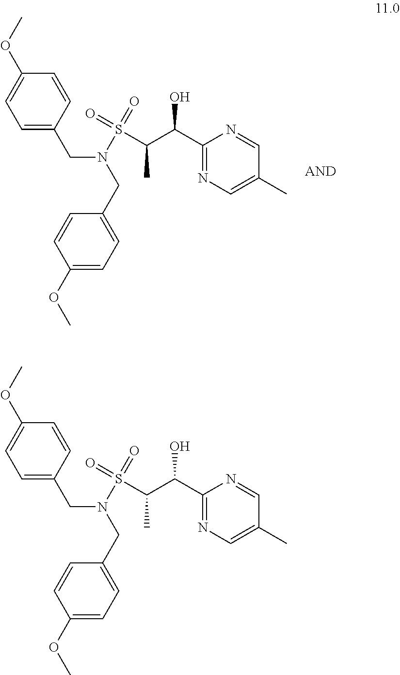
C1(C(C(S(N(CC2=CC=C(OC)C=C2)CC2=CC=C(OC)C=C2)(=O)=O)C)O)=NC=C(C)C=N1.C1(C(C(S(N(CC2=CC=C(OC)C=C2)CC2=CC=C(OC)C=C2)(=O)=O)C)O)=NC=C(C)C=N1
